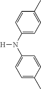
[H]N(C1=CC=C(C)C=C1)C1=CC=C(C)C=C1
